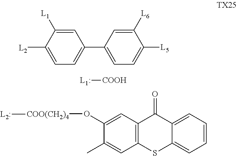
[L2]C1=CC=C(C2=CC=C([L5])C([L6])=C2)C=C1[L1].[COOH][L1:].C1(O[COO(CH2)4][L2:])=CC2=C(C=C1C)SC1=CC=CC=C1C2=O
